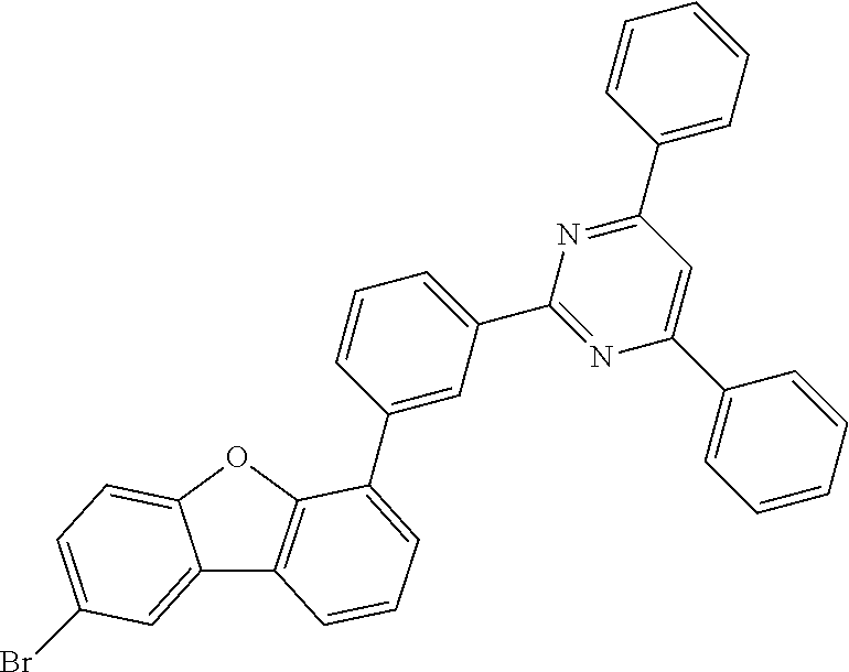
C12=CC(Br)=CC=C1OC1=C2C=CC=C1C1=CC(C2=NC(C3=CC=CC=C3)=CC(C3=CC=CC=C3)=N2)=CC=C1
